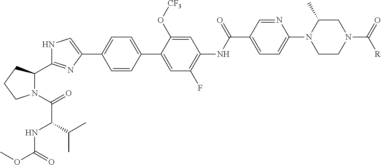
C1=CC(C2=CC(F)=C(NC(C3=CC=C(N4CCN(C(=O)[R])CC4C)N=C3)=O)C=C2O[CF3])=CC=C1C1=CNC(C2N(C(=O)C(NC(OC)=O)C(C)C)CCC2)=N1
